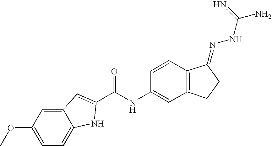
C12=CC(OC)=CC=C1NC(C(=O)NC1=CC3=C(C=C1)C(=NNC(N)=N)CC3)=C2
